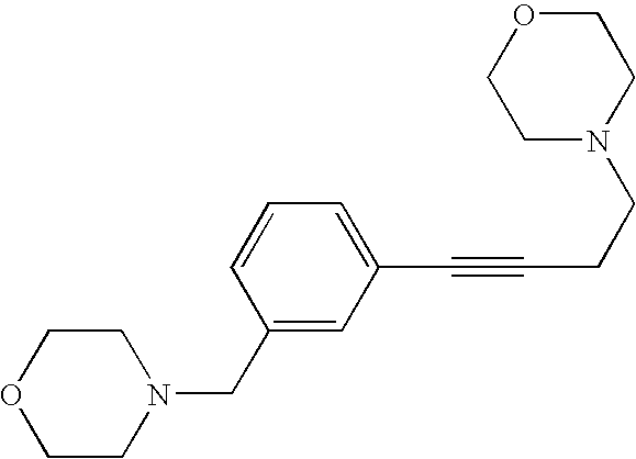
N1(CC2=CC(C#CCCN3CCOCC3)=CC=C2)CCOCC1
